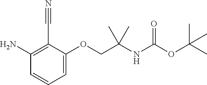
NC1=C(C#N)C(OCC(NC(OC(C)(C)C)=O)(C)C)=CC=C1
